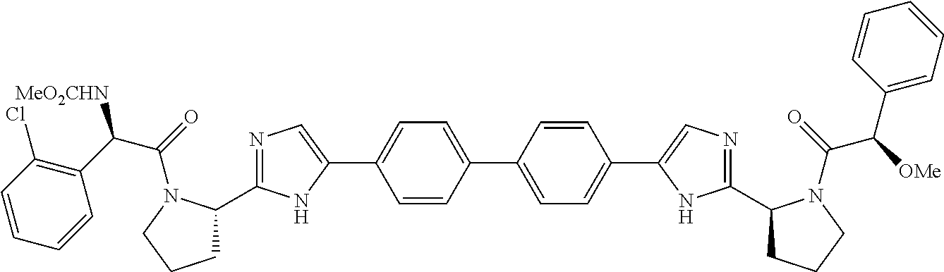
C1=CC(C2=CC=C(C3=CN=C(C4CCCN4C(=O)C([OMe])C4=CC=CC=C4)N3)C=C2)=CC=C1C1=CN=C(C2CCCN2C(=O)C(C2=C(Cl)C=CC=C2)[MeO2CHN])N1
